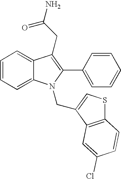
C1=CC=C2C(=C1)C(CC(N)=O)=C(C1=CC=CC=C1)N2CC1=CSC2=C1C=C(Cl)C=C2
